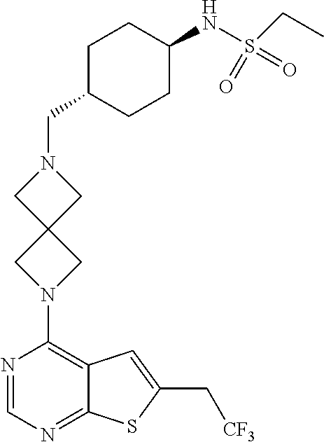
N1=CN=C2C(=C1N1CC3(C1)CN(CC1CCC(NS(CC)(=O)=O)CC1)C3)C=C(C[CF3])S2
